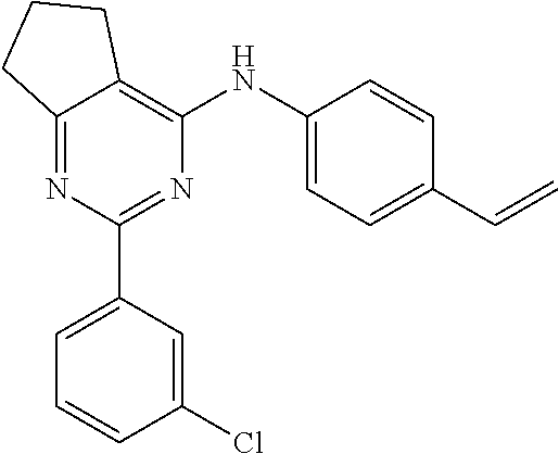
C12=NC(C3=CC=CC(Cl)=C3)=NC(NC3=CC=C(C=C)C=C3)=C1CCC2
